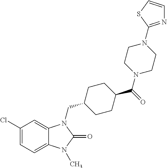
C1(Cl)=CC=C2C(=C1)N(CC1CCC(C(=O)N3CCN(C4=NC=CS4)CC3)CC1)C(=O)N2C
